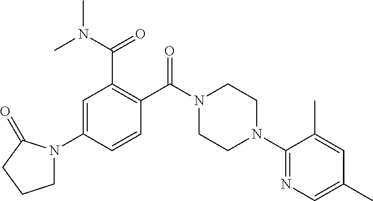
C1=C(N2CCCC2=O)C=CC(C(N2CCN(C3=NC=C(C)C=C3C)CC2)=O)=C1C(N(C)C)=O
